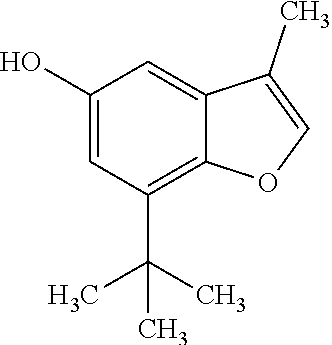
C1(O)=CC(C(C)(C)C)=C2C(=C1)C(C)=CO2
